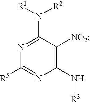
N1=C(N([R1])[R2])C([NO2])=C(N[R3])N=C1[R5]
